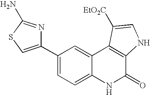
C1(C2=CSC(N)=N2)=CC=C2C(=C1)C1=C(C(=O)N2)NC=C1[EtO2C]
